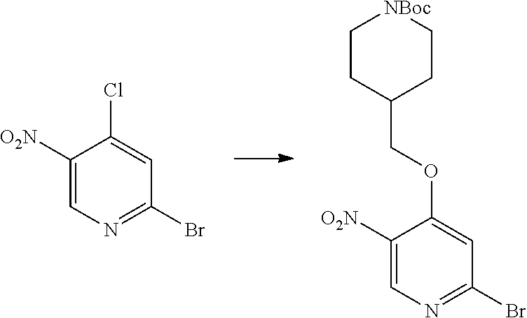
C1(Br)=NC=C([O2N])C(Cl)=C1.C1(Br)=NC=C([O2N])C(OCC2CC[NBoc]CC2)=C1
